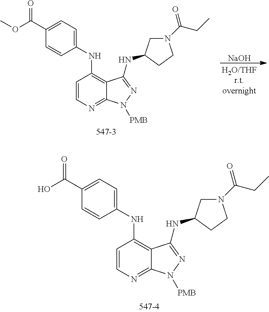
C1=CN=C2C(=C1NC1=CC=C(C(O)=O)C=C1)C(NC1CN(C(CC)=O)CC1)=NN2[PMB].C1=CN=C2C(=C1NC1=CC=C(C(OC)=O)C=C1)C(NC1CN(C(CC)=O)CC1)=NN2[PMB].[NaOH]
